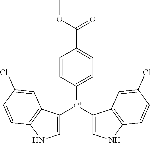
C1([C+](C2=CNC3=C2C=C(Cl)C=C3)C2=CNC3=C2C=C(Cl)C=C3)=CC=C(C(OC)=O)C=C1
